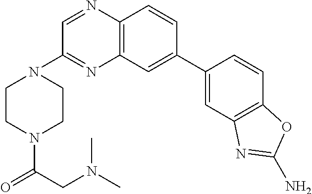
C12=C(C=C(C3=CC4=C(C=C3)OC(N)=N4)C=C1)N=C(N1CCN(C(CN(C)C)=O)CC1)C=N2
